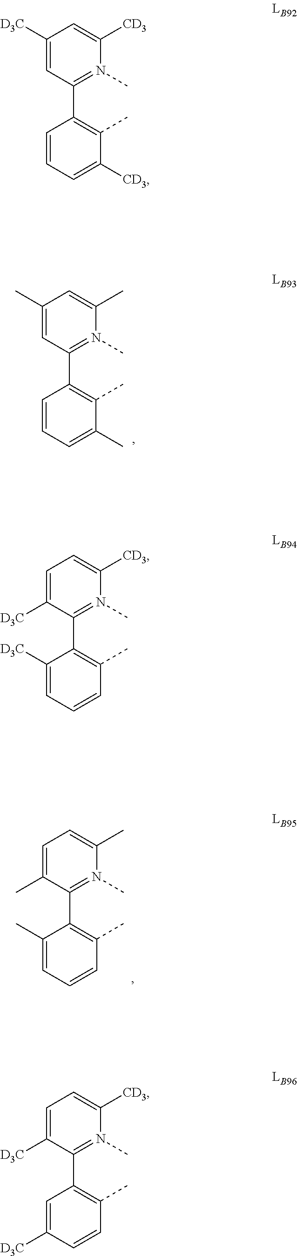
C1([D3C])=CC(C2=C(C)C([CD3])=CC=C2)=N(C)C([CD3])=C1.C1(C)=CC(C2=C(C)C(C)=CC=C2)=N(C)C(C)=C1.C1=C([D3C])C(C2=C(C)C=CC=C2[D3C])=N(C)C([CD3])=C1.C1=C(C)C(C2=C(C)C=CC=C2C)=N(C)C(C)=C1.C1=C([D3C])C(C2=C(C)C=CC([D3C])=C2)=N(C)C([CD3])=C1
